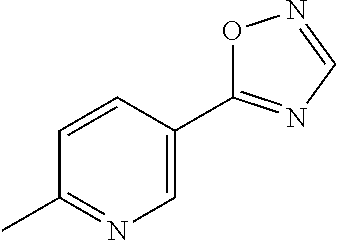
C1=CC(C2=NC=NO2)=CN=C1C
